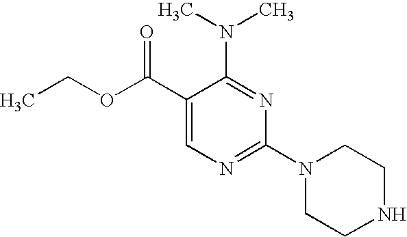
C1(C(OCC)=O)=CN=C(N2CCNCC2)N=C1N(C)C
